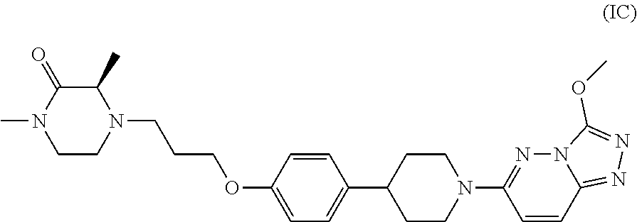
N1(C)CCN(CCCOC2=CC=C(C3CCN(C4=NN5C(=NN=C5OC)C=C4)CC3)C=C2)C(C)C1=O
